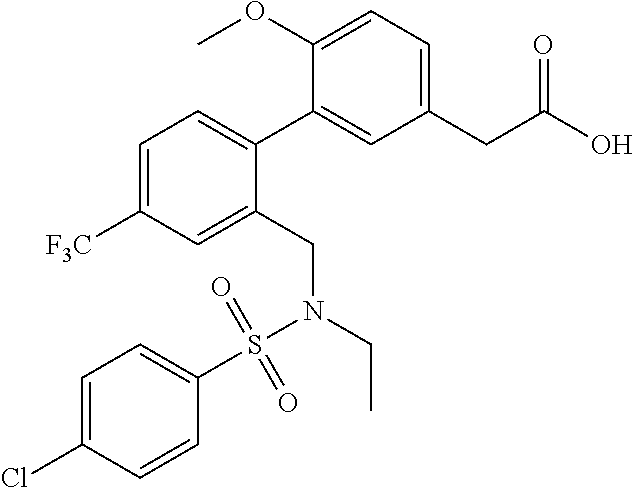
C1(CC(O)=O)=CC=C(OC)C(C2=CC=C([F3C])C=C2CN(S(=O)(=O)C2=CC=C(Cl)C=C2)CC)=C1
